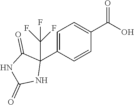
C1=C(C2(C(F)(F)F)C(=O)NC(=O)N2)C=CC(C(O)=O)=C1
